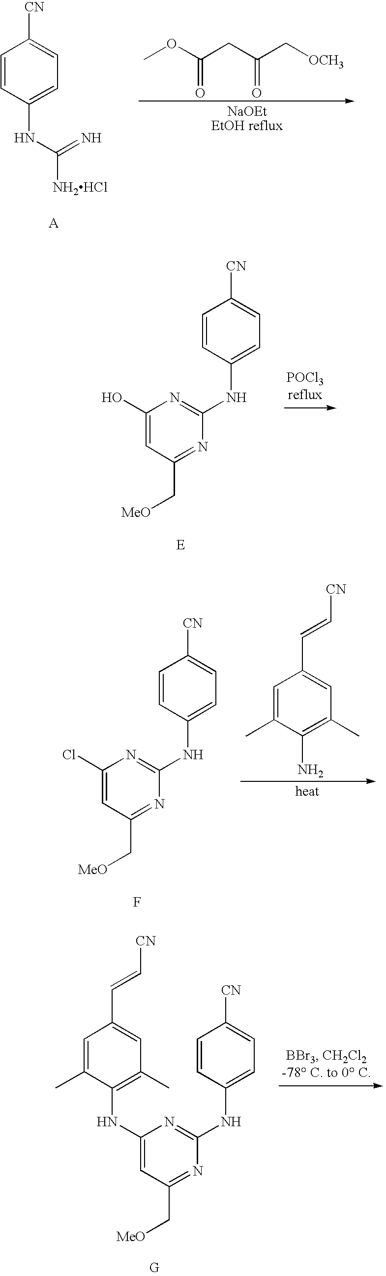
C1=CC(NC([NH2HCl])=N)=CC=C1[CN].O=C(OC)CC(C[OCH3])=O.C1(O)=CC(C[MeO])=NC(NC2=CC=C([CN])C=C2)=N1.C1(Cl)=CC(C[MeO])=NC(NC2=CC=C([CN])C=C2)=N1.F.C1=C(C)C(N)=C(C)C=C1C=C[CN].C1(NC2=C(C)C=C(C=C[CN])C=C2C)=CC(C[MeO])=NC(NC2=CC=C([CN])C=C2)=N1.[G]
